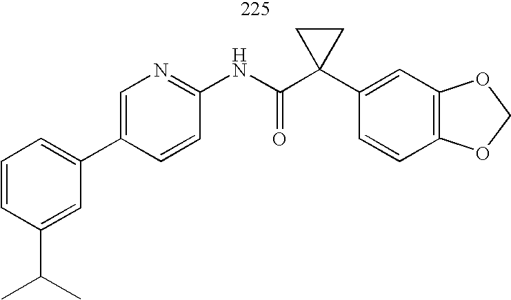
C1=CC(C(C)C)=CC(C2=CN=C(NC(=O)C3(C4=CC5=C(C=C4)OCO5)CC3)C=C2)=C1
